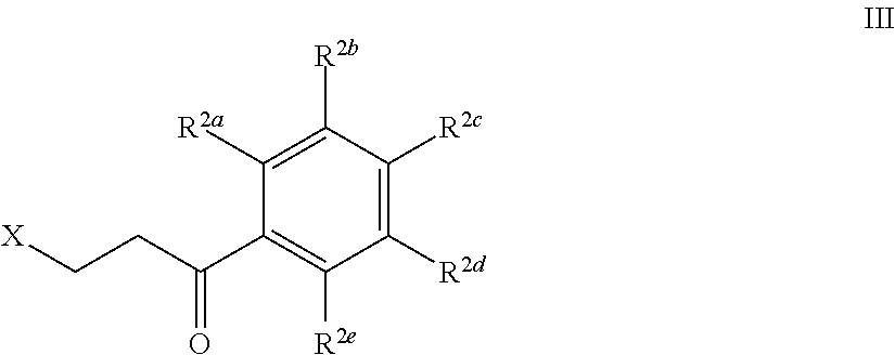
C1([R2d])=C([R2c])C([R2b])=C([R2a])C(C(CC[X])=O)=C1[R2e]
